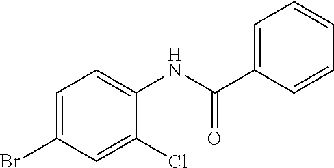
C1(C(=O)NC2=CC=C(Br)C=C2Cl)=CC=CC=C1
